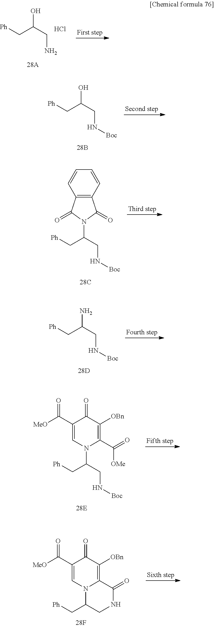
[Ph]CC(CN)O.Cl.[Ph]CC(CN[Boc])O.C12=C(C=CC=C1)C(=O)N(C(C[Ph])CN[Boc])C2=O.[Ph]CC(CN[Boc])N.[Ph]CC(CN[Boc])N1C(C([OMe])=O)=C([OBn])C(=O)C(C([MeO])=O)=C1.[Ph]CC1CNC(=O)C2=C([OBn])C(=O)C(C([MeO])=O)=CN12
